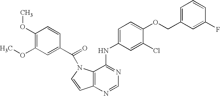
C12=C(N(C(=O)C3=CC(OC)=C(OC)C=C3)C=C1)C(NC1=CC=C(OCC3=CC=CC(F)=C3)C(Cl)=C1)=NC=N2
